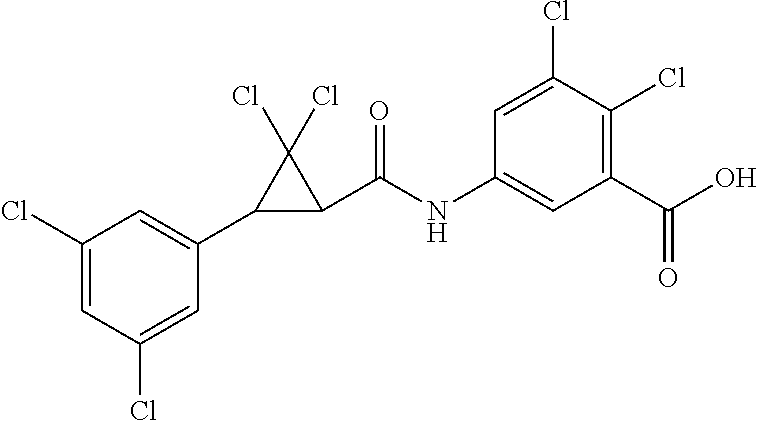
C1(Cl)=CC(Cl)=CC(C2C(C(NC3=CC(C(O)=O)=C(Cl)C(Cl)=C3)=O)C2(Cl)Cl)=C1
